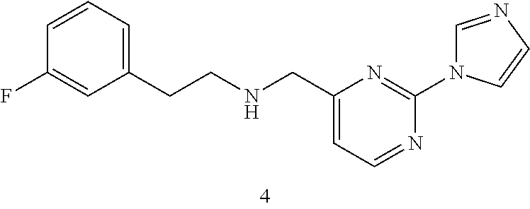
C1(CCNCC2=CC=NC(N3C=NC=C3)=N2)=CC=CC(F)=C1
